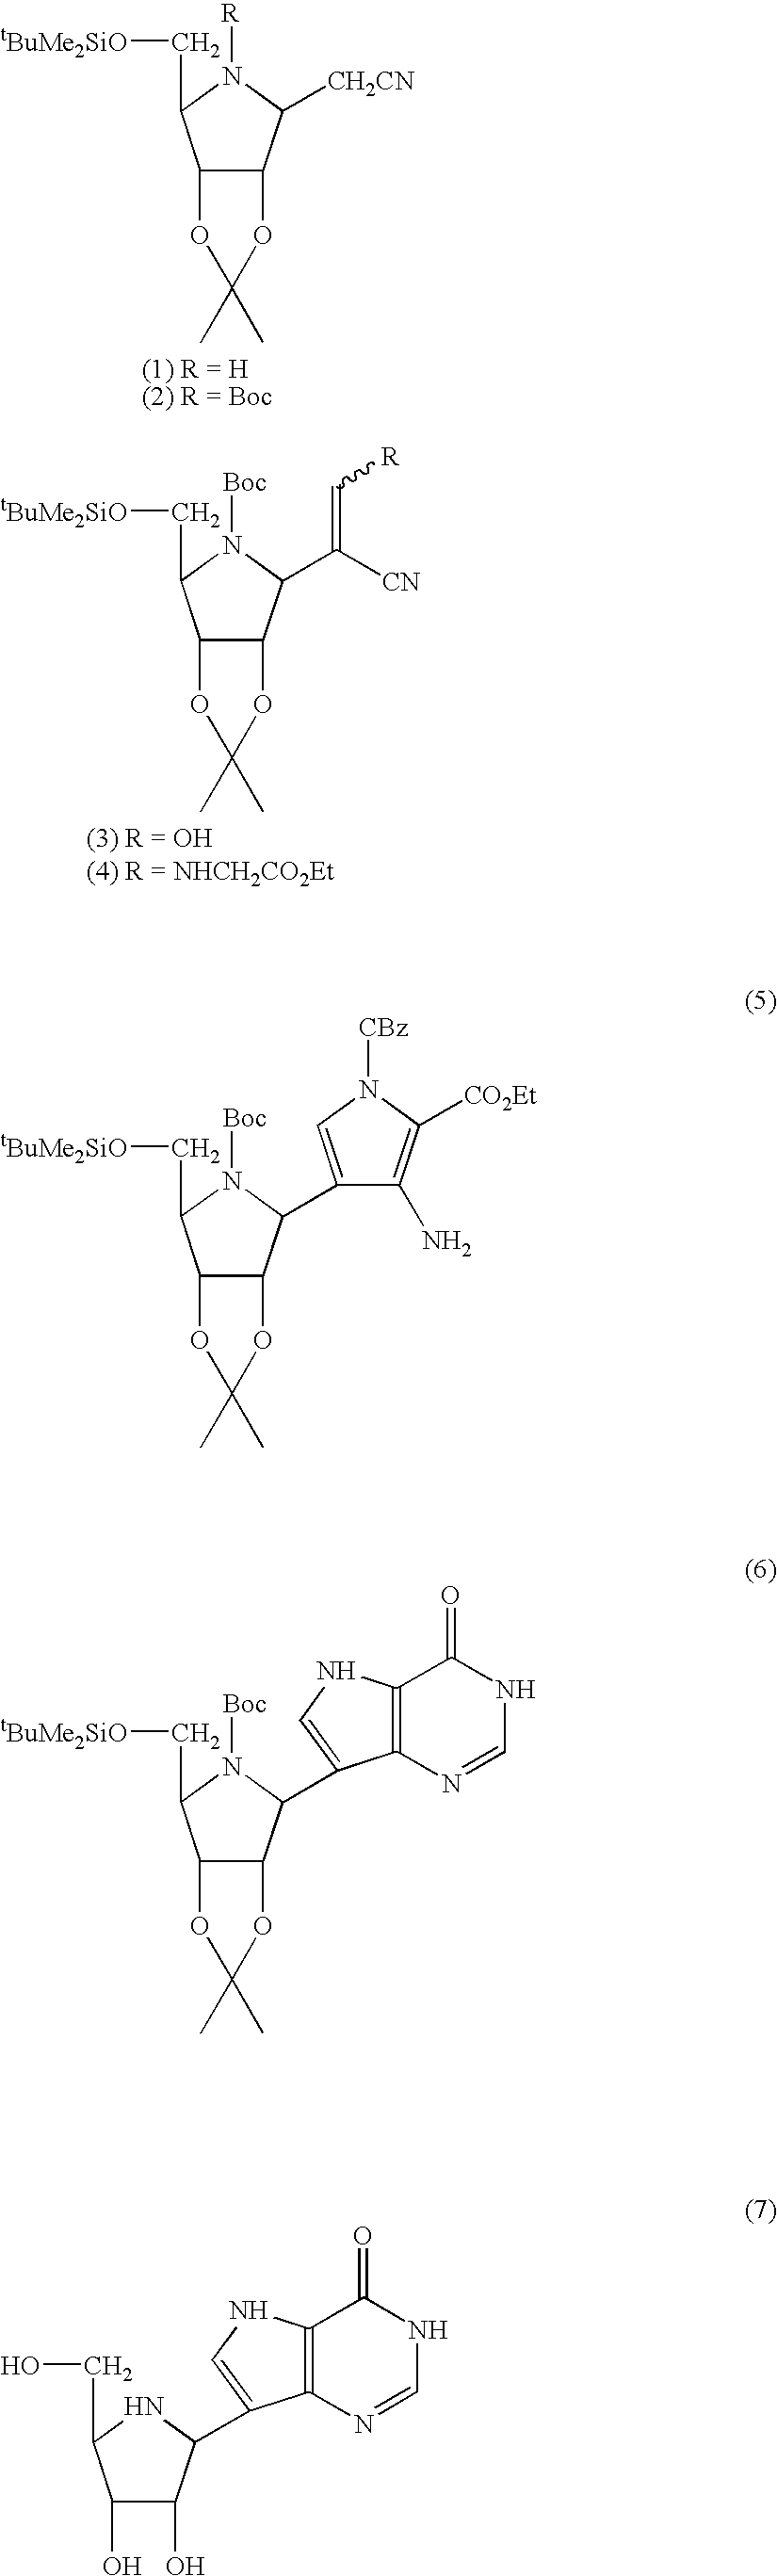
C12C(C([CH2CN])N([R])C1C[tBuMe2SiO])OC(C)(C)O2.C12C(C(C(=C[R])[CN])N([Boc])C1C[tBuMe2SiO])OC(C)(C)O2.C12C(C(C3=CN([CBz])C([CO2Et])=C3N)N([Boc])C1C[tBuMe2SiO])OC(C)(C)O2.C12C(C(C3=CNC4=C3N=CNC4=O)N([Boc])C1C[tBuMe2SiO])OC(C)(C)O2.C1(O)C(O)C(C2=CNC3=C2N=CNC3=O)NC1CO
